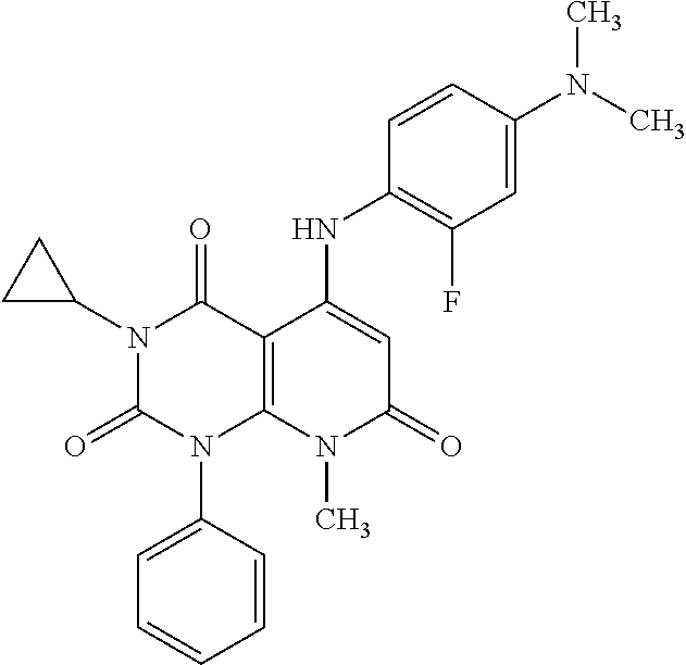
C1=CC(N2C3=C(C(=O)N(C4CC4)C2=O)C(NC2=C(F)C=C(N(C)C)C=C2)=CC(=O)N3C)=CC=C1
